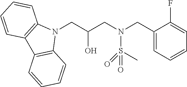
N1(CC(CN(CC2=CC=CC=C2F)S(C)(=O)=O)O)C2=C(C3=C1C=CC=C3)C=CC=C2
